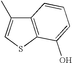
C12=C(SC=C1C)C(O)=CC=C2
